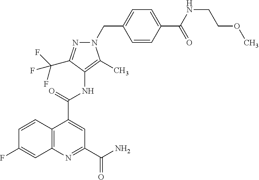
N1=C(C(F)(F)F)C(NC(C2=CC(C(N)=O)=NC3=C2C=CC(F)=C3)=O)=C(C)N1CC1=CC=C(C(NCCOC)=O)C=C1
